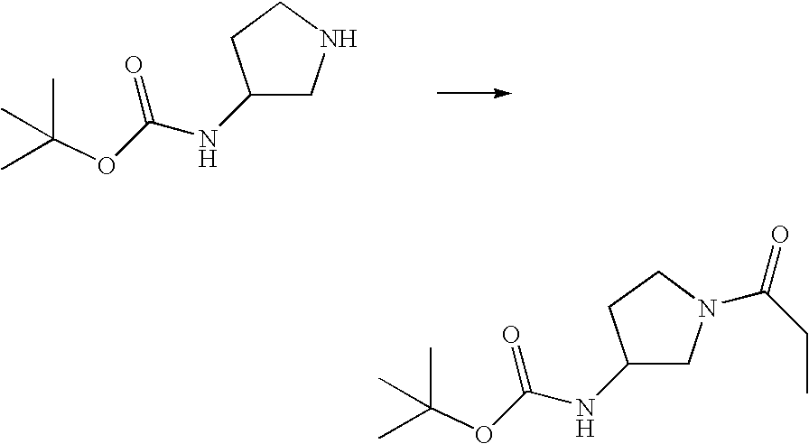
C1(NC(OC(C)(C)C)=O)CNCC1.C1(NC(OC(C)(C)C)=O)CN(C(CC)=O)CC1
